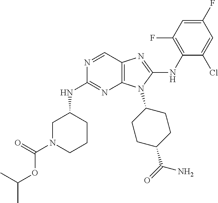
N1=CC2=C(N=C1NC1CN(C(=O)OC(C)C)CCC1)N(C1CCC(C(=O)N)CC1)C(NC1=C(F)C=C(F)C=C1Cl)=N2
